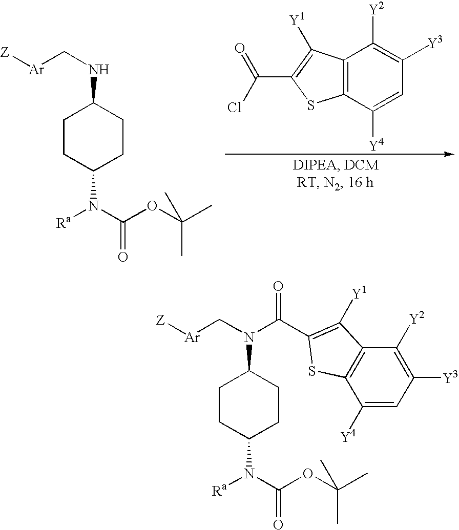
C12=C(C([Y4])=CC([Y3])=C1[Y2])SC(C(=O)Cl)=C2[Y1].C1CC(N([Ra])C(OC(C)(C)C)=O)CCC1NC[Ar][Z].C1CC(N([Ra])C(OC(C)(C)C)=O)CCC1N(C[Ar][Z])C(=O)C1=C([Y1])C2=C(C([Y4])=CC([Y3])=C2[Y2])S1
